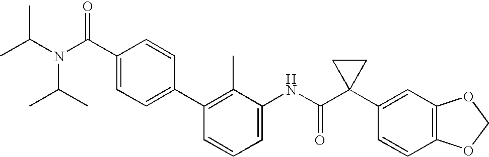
C1(C2=CC=C(C(N(C(C)C)C(C)C)=O)C=C2)=C(C)C(NC(C2(C3=CC4=C(C=C3)OCO4)CC2)=O)=CC=C1
